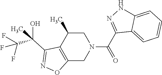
C1(C(C)(O)C(F)(F)F)=NOC2=C1C(C)CN(C(C1=NNC3=CC=CC=C13)=O)C2
